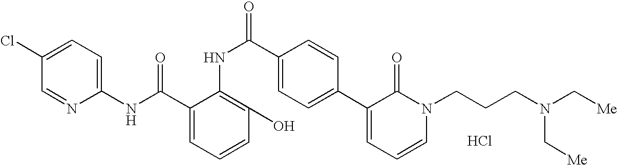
C1(NC(C2=CC=CC(O)=C2NC(C2=CC=C(C3=CC=CN(CCCN(C[Me])C[Me])C3=O)C=C2)=O)=O)=CC=C(Cl)C=N1.Cl
